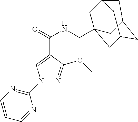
N1(C2=NC=CC=N2)N=C(OC)C(C(NCC23CC4CC(CC(C2)C4)C3)=O)=C1
